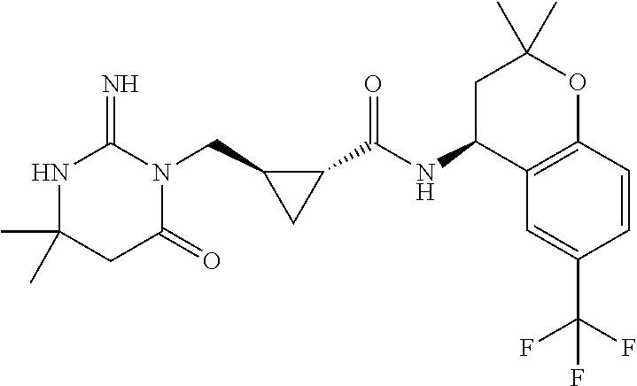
CC1(C)NC(=N)N(CC2CC2C(NC2C3=C(OC(C)(C)C2)C=CC(C(F)(F)F)=C3)=O)C(=O)C1
